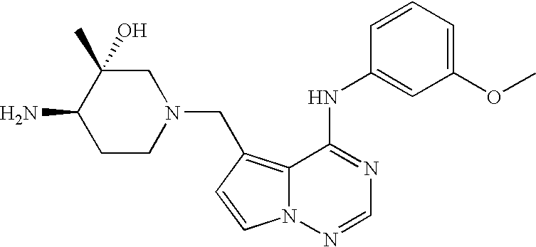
C1CN(CC2=C3N(N=CN=C3NC3=CC(OC)=CC=C3)C=C2)CC(C)(O)C1N
